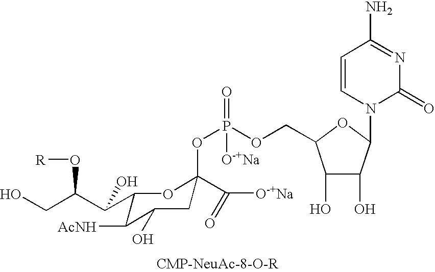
C1(C(C(CO)O[R])O)C([AcNH])C(O)CC(OP([O-+Na])(=O)OCC2C(O)C(O)C(N3C(=O)N=C(N)C=C3)O2)(C([O-+Na])=O)O1
